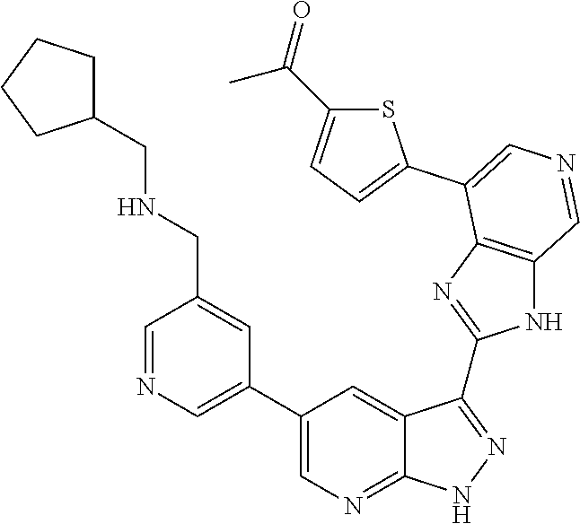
S1C(C(=O)C)=CC=C1C1=CN=CC2=C1N=C(C1=NNC3=NC=C(C4=CN=CC(CNCC5CCCC5)=C4)C=C31)N2
